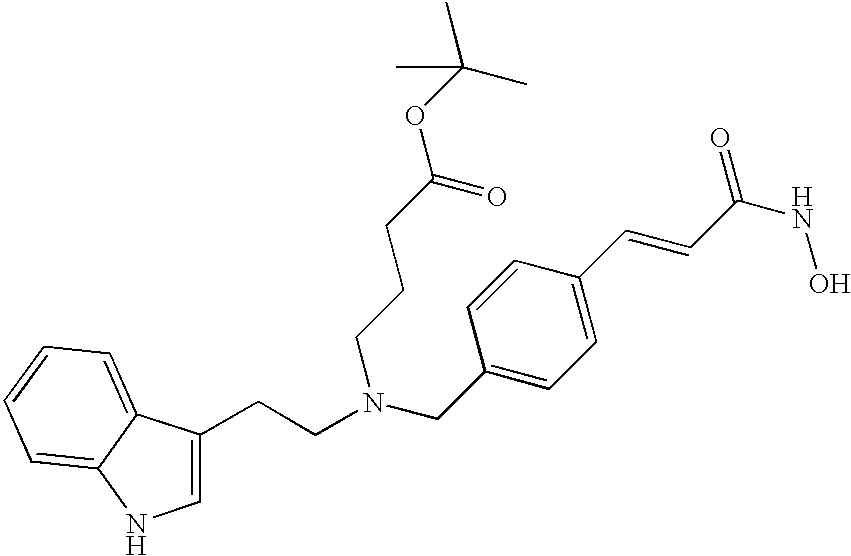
C1=C(CCN(CC2=CC=C(C=CC(NO)=O)C=C2)CCCC(OC(C)(C)C)=O)C2=CC=CC=C2N1
